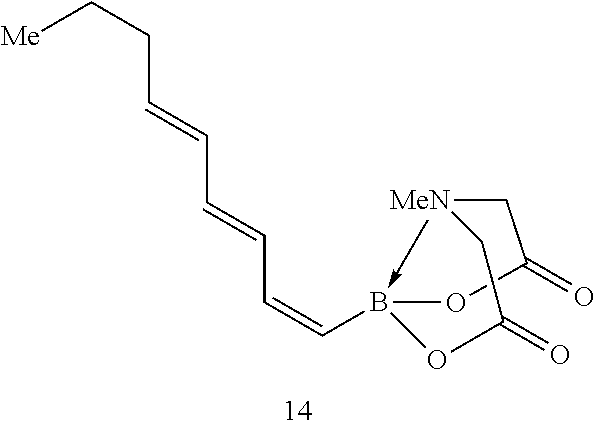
C1[MeN]2->B(C=CC=CC=CCC[Me])(OC1=O)OC(=O)C2
